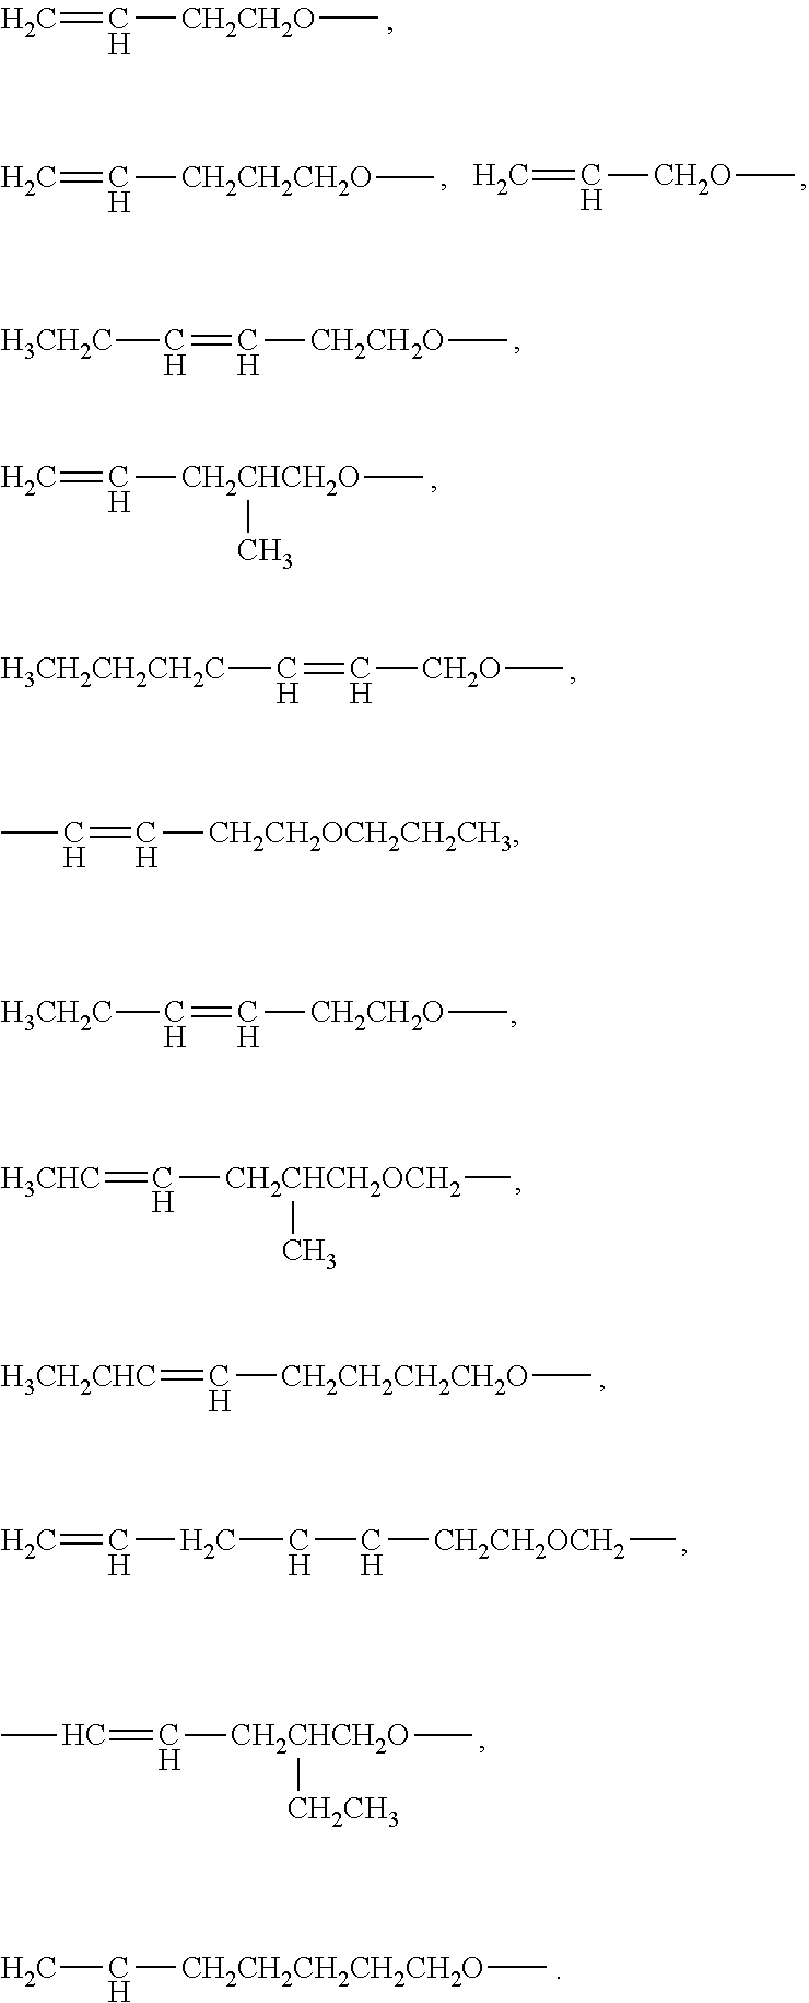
C=C[CH2CHCH2O](C)C.[H3CH2CH2CH2C]C=C[CH2O]C.[H3CH2CHC]=C[CH2CH2CH2CH2O]C.C=CCCC[CH2CH2OCH2]C.C=C[CH2CH2O]C.C=C[CH2CH2CH2O]C.C=C[CH2O]C.[H3CH2C]C=C[CH2CH2O]C.[H3CH2C]C=C[CH2CH2O]C.[H3CHC]=C[CH2CHCH2OCH2](C)C.CC=C[CH2CHCH2O](C)[CH2CH3].CC[CH2CH2CH2CH2CH2O]C.CC=C[CH2CH2OCH2CH2CH3]
